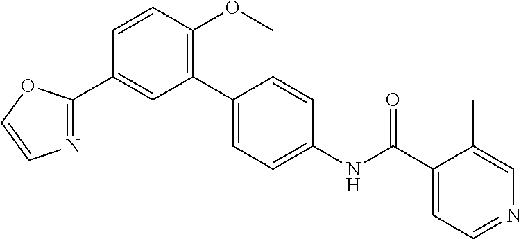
C1=CC(OC)=C(C2=CC=C(NC(C3=CC=NC=C3C)=O)C=C2)C=C1C1=NC=CO1
